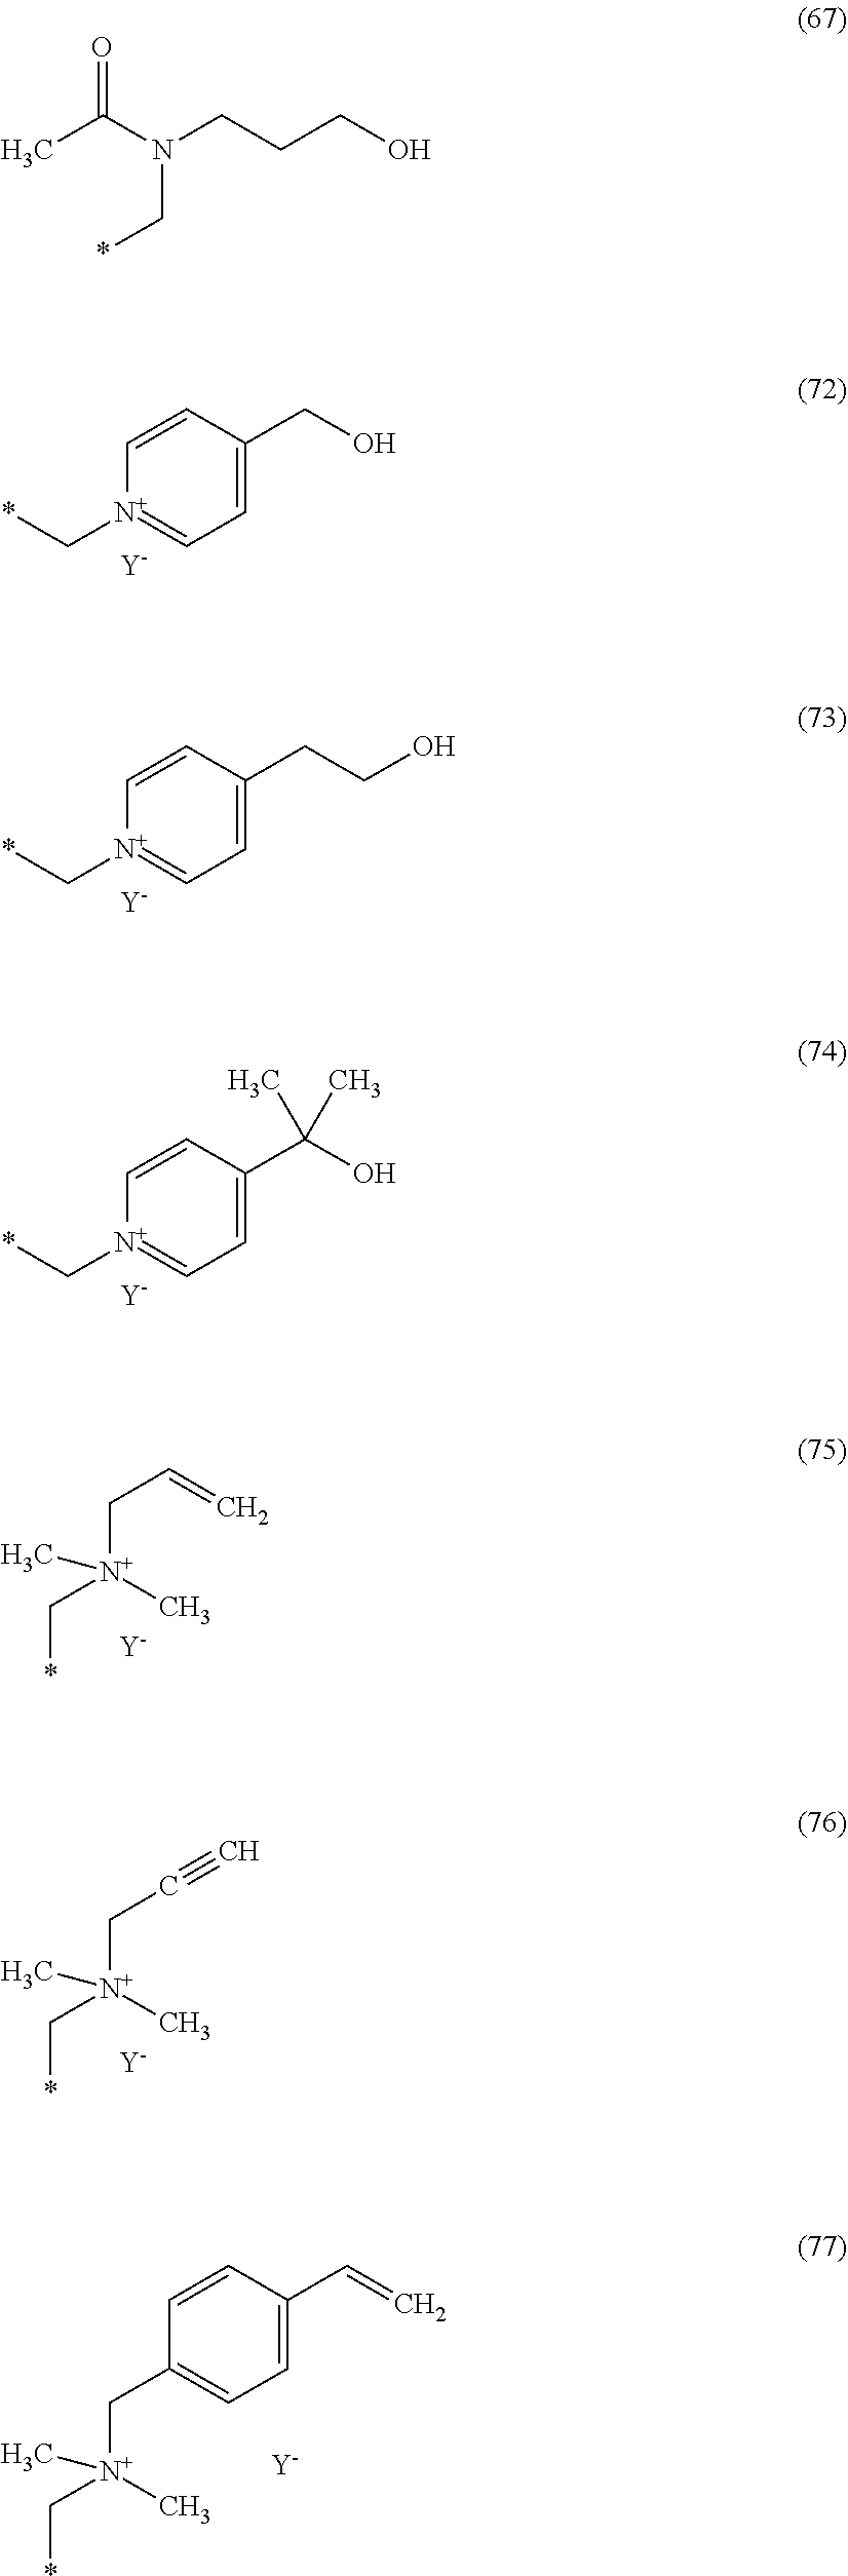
C1=CC(CO)=CC=[N+]1C*.[Y].C1=CC(CCO)=CC=[N+]1C*.[Y].C1=CC(C(O)(C)C)=CC=[N+]1C*.[Y].C([N+](C*)(C)C)C=C.[Y].C([N+](C*)(C)C)C#C.[Y].C([N+](C*)(C)C)C1=CC=C(C=C)C=C1.[Y].O=C(N(CCCO)C*)C
